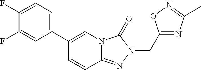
C1(C2=CC=C(F)C(F)=C2)=CN2C(=NN(CC3=NC(C)=NO3)C2=O)C=C1
